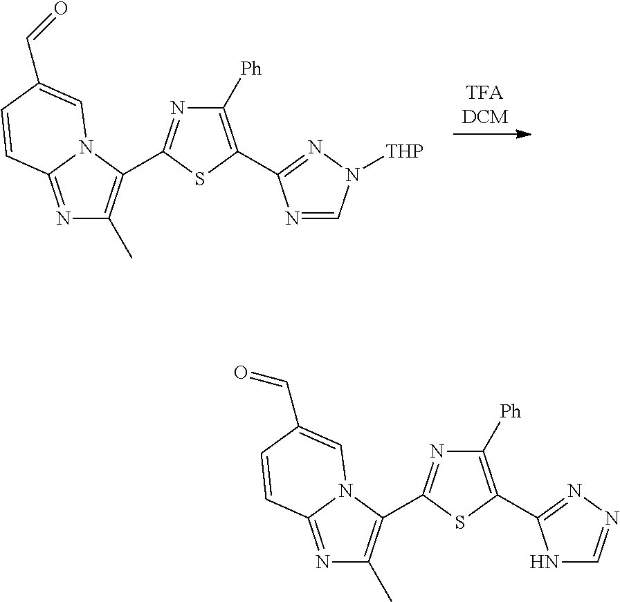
N1=C2N(C(C3=NC([Ph])=C(C4=NN([THP])C=N4)S3)=C1C)C=C(C=O)C=C2.N1=C2N(C(C3=NC([Ph])=C(C4=NN=CN4)S3)=C1C)C=C(C=O)C=C2
